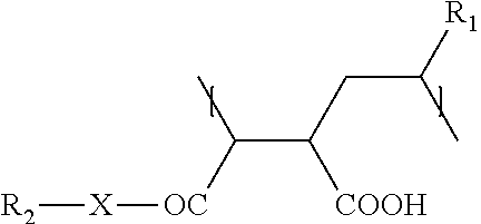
C(C(CC([R1])C)[COOH])([OC][X][R2])C
